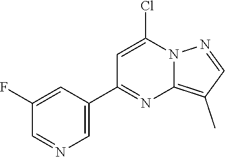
C1=C(C2=NC3=C(C)C=NN3C(Cl)=C2)C=C(F)C=N1
